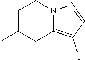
C12=C(I)C=NN1CCC(C)C2
